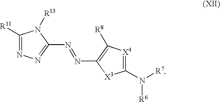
C1([R11])=NN=C(N=NC2=C([R8])[X4]=C(N([R7])[R6])[X3]2)N1[R13]
